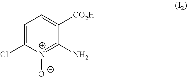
C1=C(Cl)[N+]([O-])=C(N)C([CO2H])=C1
